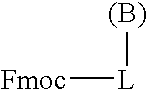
[Fmoc][L][(B)]
